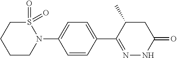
C1S(=O)(=O)N(C2=CC=C(C3=NNC(=O)CC3C)C=C2)CCC1
